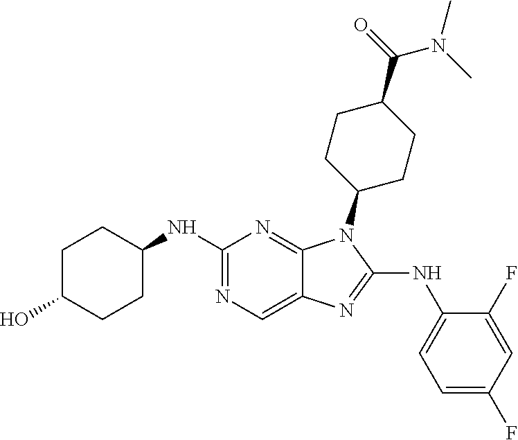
N1=C(NC2CCC(O)CC2)N=C2C(=C1)N=C(NC1=CC=C(F)C=C1F)N2C1CCC(C(=O)N(C)C)CC1
